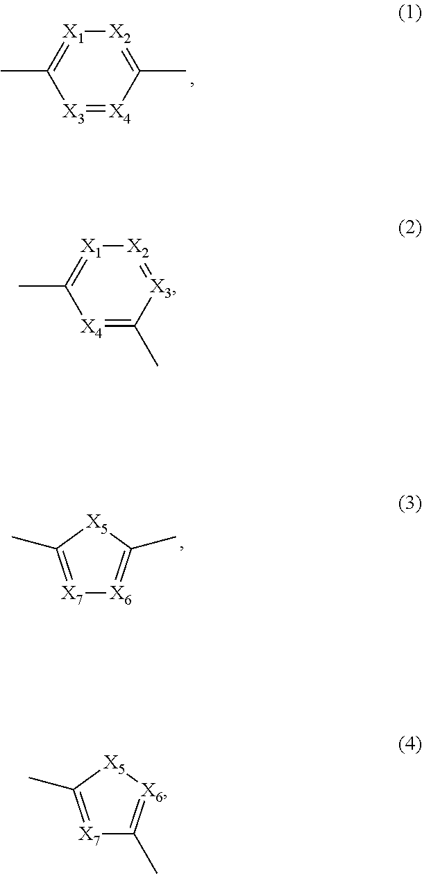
[X3]1=[X4]C(C)=[X2][X1]=C1C.[X7]1=C(C)[X5]C(C)=[X6]1.[X4]1=C(C)[X3]=[X2][X1]=C1C.[X7]1=C(C)[X5][X6]=C1C
